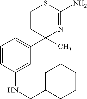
C1(C2(C)N=C(N)SCC2)=CC=CC(NCC2CCCCC2)=C1
